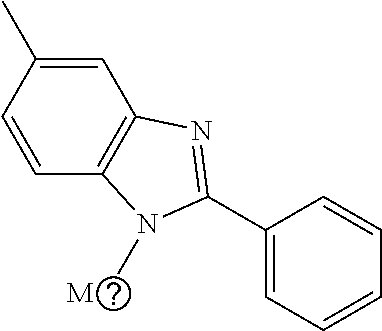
C1=C(C)C=CC2=C1N=C(C1=CC=CC=C1)N2C.[M]
